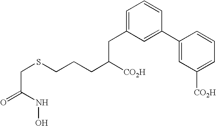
C(C(NO)=O)SCCCC([CO2H])CC1=CC=CC(C2=CC([CO2H])=CC=C2)=C1
